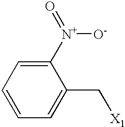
C1=CC=C([N+](=O)[O-])C(C[X1])=C1
